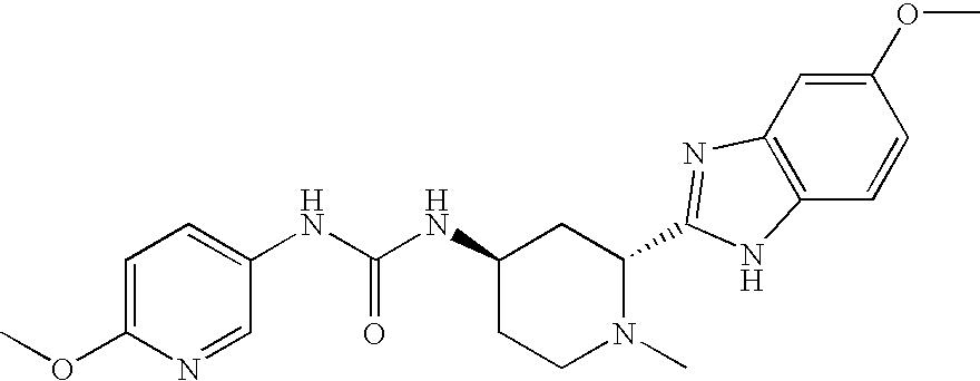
N(C(NC1CCN(C)C(C2=NC3=C(C=CC(OC)=C3)N2)C1)=O)C1=CC=C(OC)N=C1
